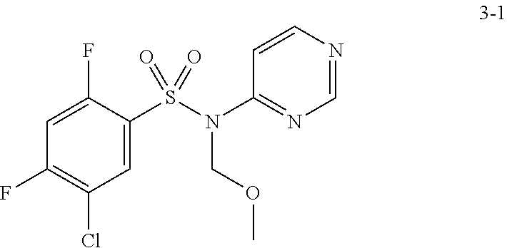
C1=C(F)C(S(=O)(=O)N(COC)C2=NC=NC=C2)=CC(Cl)=C1F
